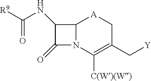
C12N(C([C(W)(W)])=C(C[Y])C[A]1)C(=O)C2NC([R9])=O
